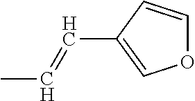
O1C=CC(C=CC)=C1
